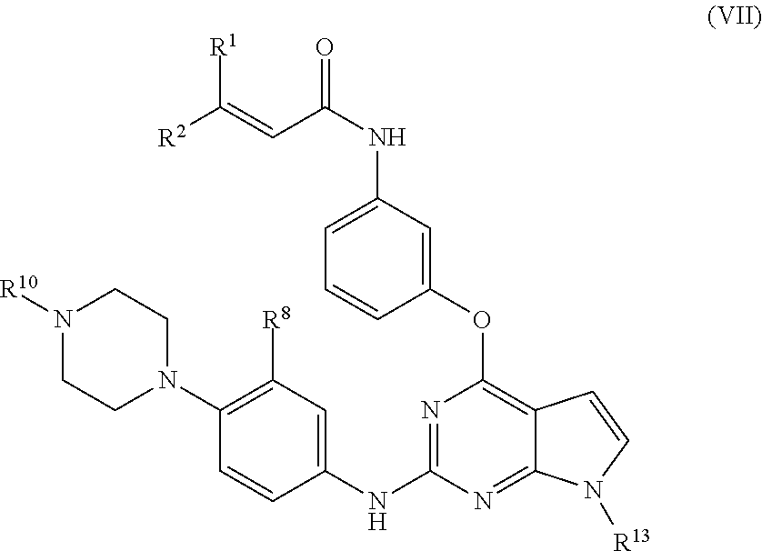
[R1]C(=CC(NC1=CC=CC(OC2=C3C(=NC(NC4=CC([R8])=C(N5CCN([R10])CC5)C=C4)=N2)N([R13])C=C3)=C1)=O)[R2]
